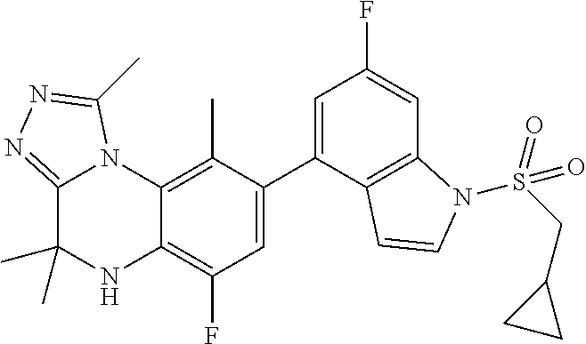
C1(C2=CC(F)=CC3=C2C=CN3S(CC2CC2)(=O)=O)=CC(F)=C2C(=C1C)N1C(=NN=C1C)C(C)(C)N2
